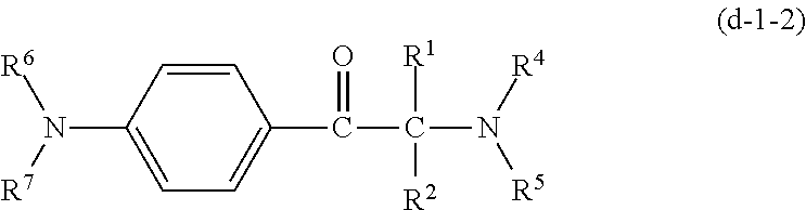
C1=CC(N([R7])[R6])=CC=C1C(=O)C([R1])([R2])N([R4])[R5]
